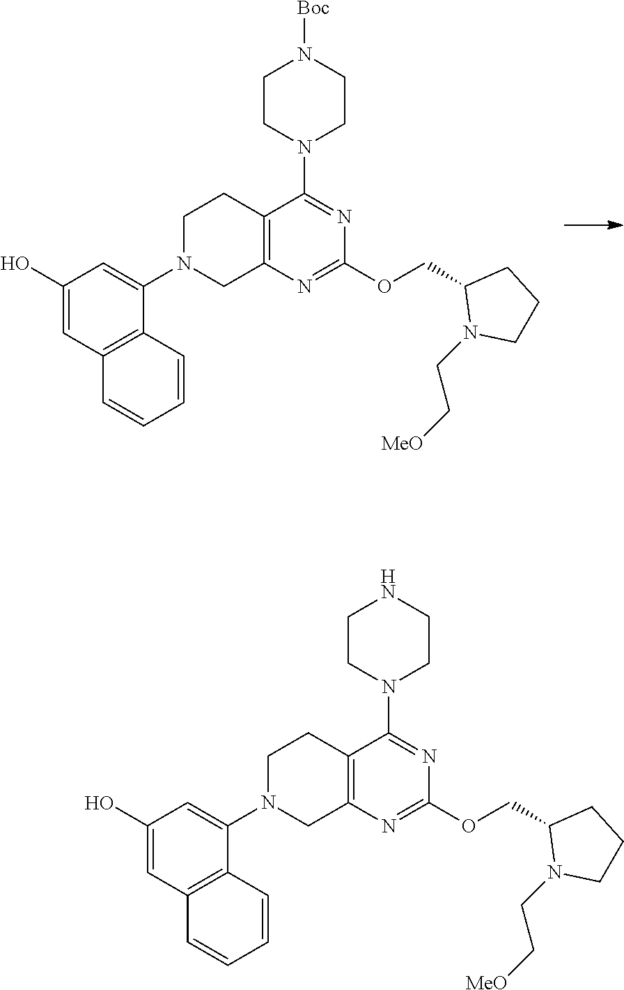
C12=C(N=C(OCC3N(CC[MeO])CCC3)N=C1N1CCN([Boc])CC1)CN(C1=CC(O)=CC3=C1C=CC=C3)CC2.C12=C(N=C(OCC3N(CC[MeO])CCC3)N=C1N1CCNCC1)CN(C1=CC(O)=CC3=C1C=CC=C3)CC2
